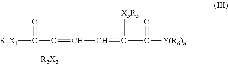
[R1X1]C(=O)C(=CC=C(C([Y(R6)n])=O)[X5R5])[R2X2]
